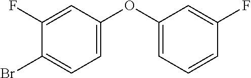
C1=C(OC2=CC=CC(F)=C2)C=C(F)C(Br)=C1
